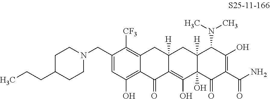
C1=C(CN2CCC(CCC)CC2)C([CF3])=C2C(=C1O)C(=O)C1=C(O)C3(O)C([H])(CC1([H])C2)C(N(C)C)C(O)=C(C(N)=O)C3=O
